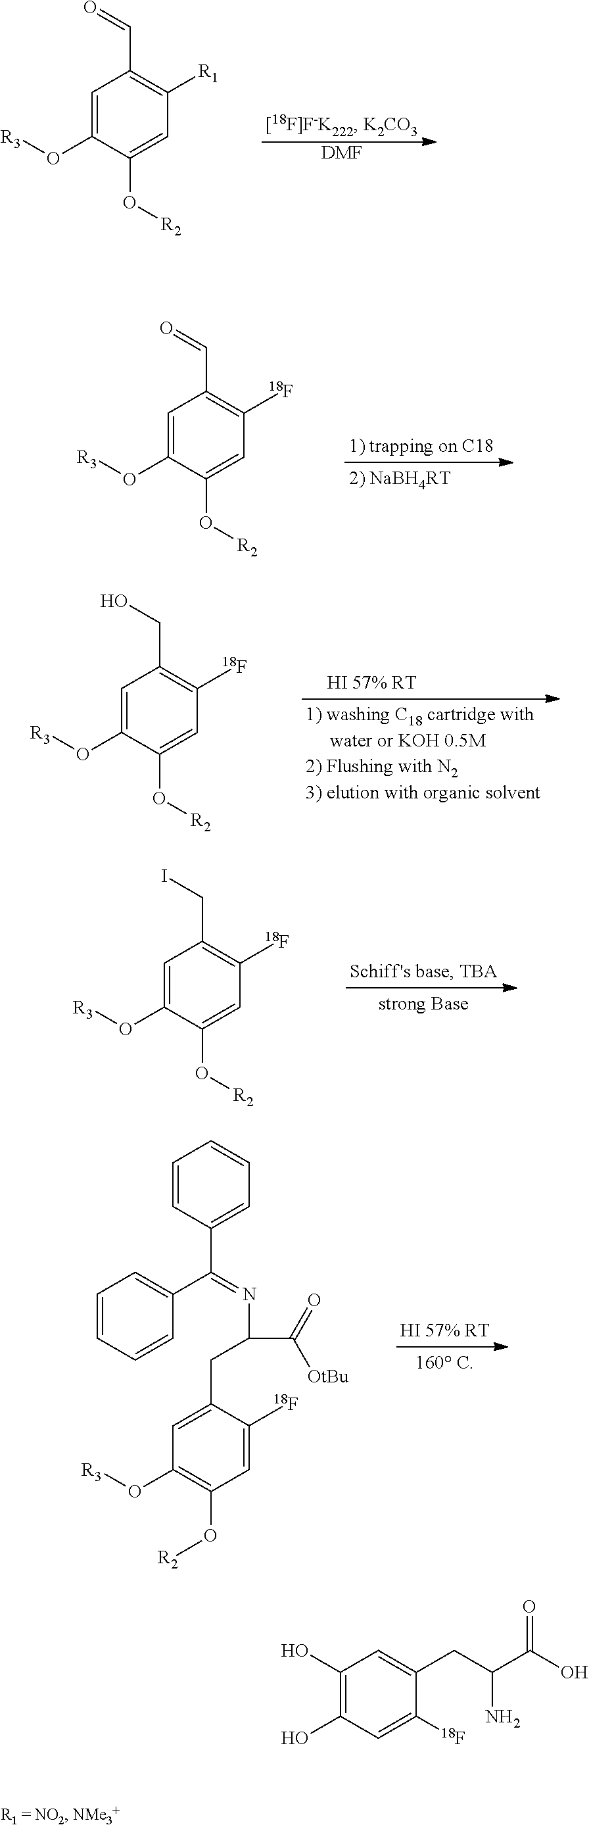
[DMF].O=CC1=C([R1])C=C(O[R2])C(O[R3])=C1.O=CC1=C([18F])C=C(O[R2])C(O[R3])=C1.OCC1=C([18F])C=C(O[R2])C(O[R3])=C1.ICC1=C([18F])C=C(O[R2])C(O[R3])=C1.C1=CC(C(=NC(C(=O)[OtBu])CC2=CC(O[R3])=C(O[R2])C=C2[18F])C2=CC=CC=C2)=CC=C1.C1(O)=C(O)C=C([18F])C(CC(C(O)=O)N)=C1
